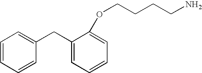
C1=CC=CC(CC2=CC=CC=C2OCCCCN)=C1
